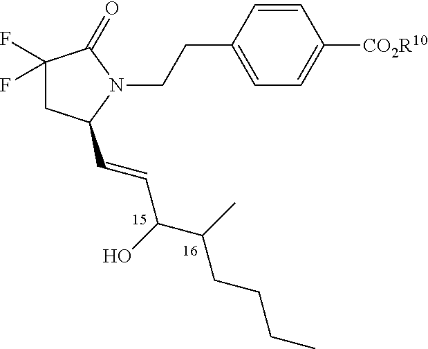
C1(F)(F)CC(C=CC(C(C)CCCC)O)N(CCC2=CC=C([CO2R10])C=C2)C1=O
